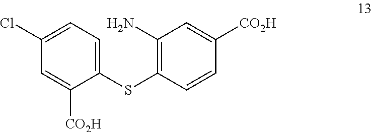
C1(Cl)=CC=C(SC2=C(N)C=C([CO2H])C=C2)C([CO2H])=C1
